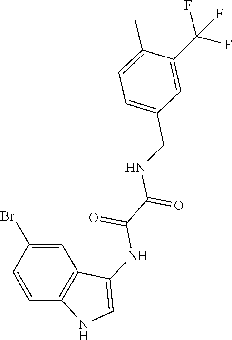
C1=C(CNC(C(=O)NC2=CNC3=C2C=C(Br)C=C3)=O)C=C(C(F)(F)F)C(C)=C1
